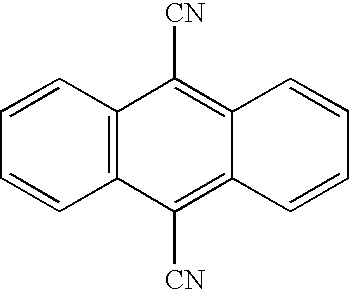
C1=CC2=C(C=C1)C([CN])=C1C(=C2[CN])C=CC=C1
